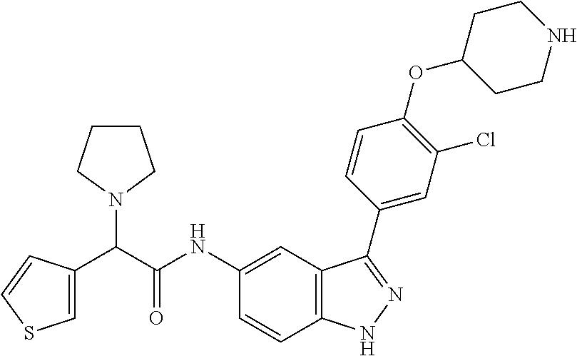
C1=C(C(C(NC2=CC3=C(C=C2)NN=C3C2=CC(Cl)=C(OC3CCNCC3)C=C2)=O)N2CCCC2)C=CS1
